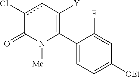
C1(C2=C([Y])cc(Cl)C(=O)N2[Me])=CC=C([OEt])C=C1F
